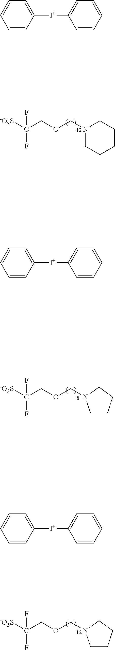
[-O3S]C(COCN1CCCCC1)(F)F.[-O3S]C(COCN1CCCC1)(F)F.[-O3S]C(COCN1CCCC1)(F)F.C1([I+]C2=CC=CC=C2)=CC=CC=C1.C1([I+]C2=CC=CC=C2)=CC=CC=C1.C1([I+]C2=CC=CC=C2)=CC=CC=C1
